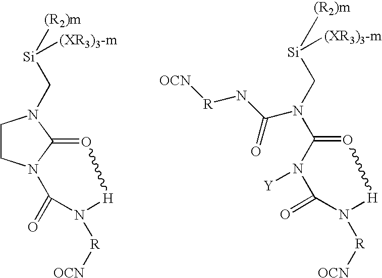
C1CN2C(=O[H]N([R][OCN])C2=O)N1C[Si]([(XR3)3-m])[(R2)m].[OCN][R]NC(N(C[Si]([(R2)m])[(XR3)3-m])C1=O[H]N([R][OCN])C(=O)N1[Y])=O
